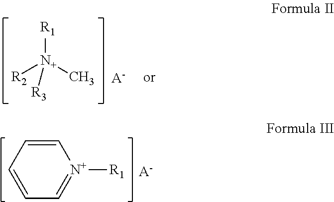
C1=CC=CC=[N+]1[R1].[A-].[R1][N+](C)([R2])[R3].[A-]
